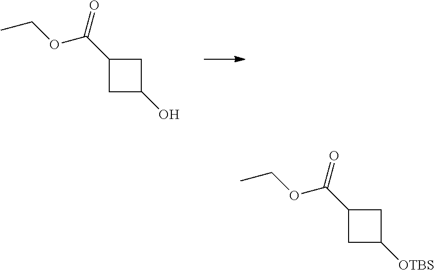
C1C(O)CC1C(=O)OCC.C1C([OTBS])CC1C(=O)OCC
